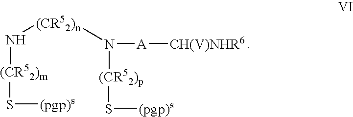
N([(CR52)n]N([A][CH(V)NHR6])[(CR52)p]S[(pgp)s])[(CR52)m]S[(pgp)s]
